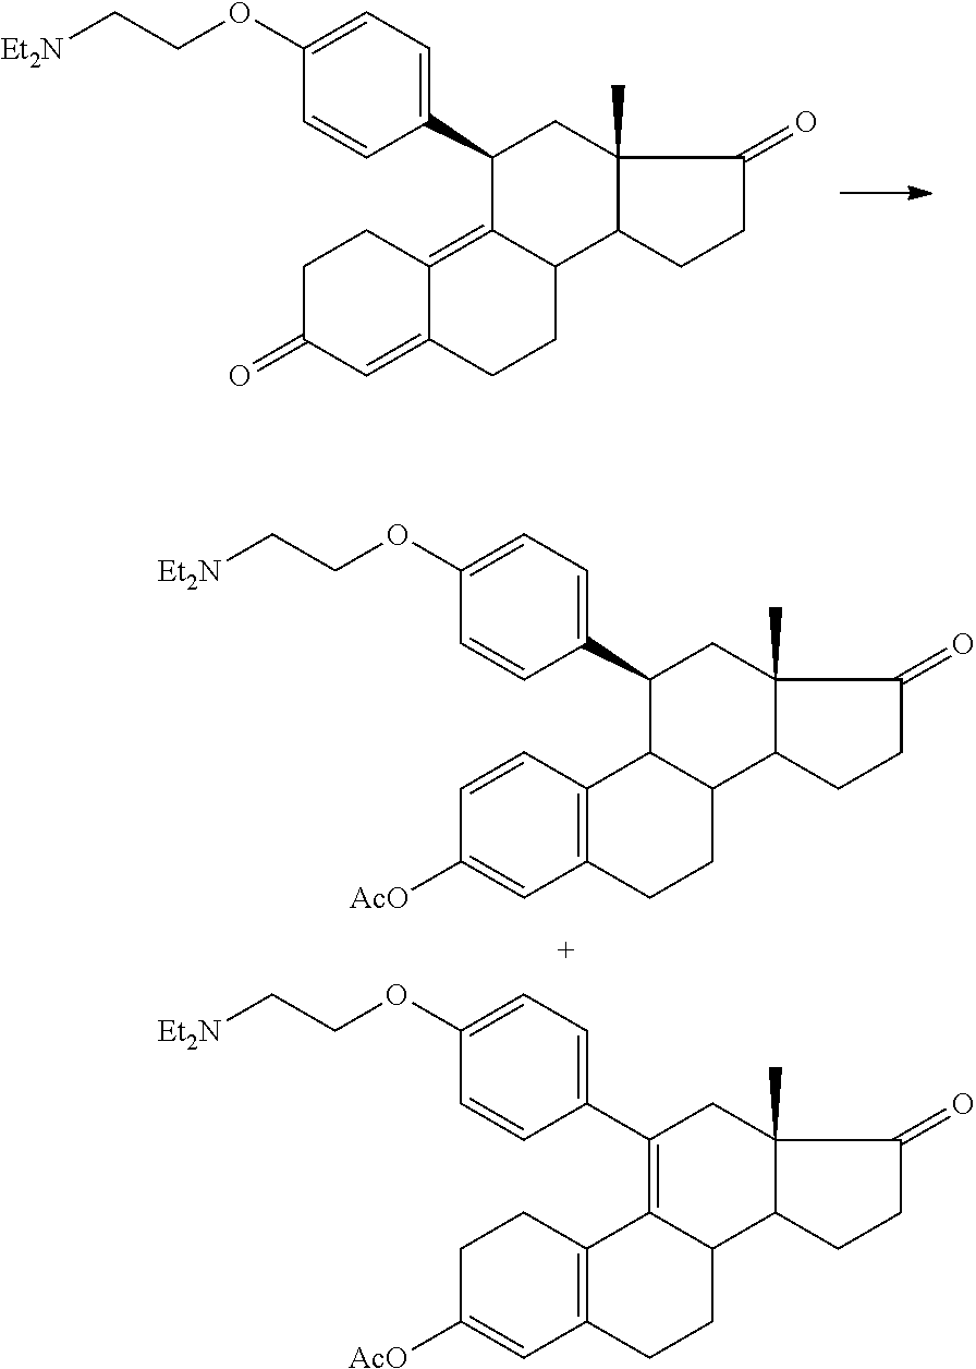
C1=CC2=C(C=C1[AcO])CCC1C2C(C2=CC=C(OCC[Et2N])C=C2)CC2(C)C1CCC2=O.C1C([AcO])=CC2=C(C1)C1=C(C3=CC=C(OCC[Et2N])C=C3)CC3(C)C(C1CC2)CCC3=O.C1C(=O)C=C2C(=C3C(CC2)C2C(C)(CC3C3=CC=C(OCC[Et2N])C=C3)C(=O)CC2)C1
